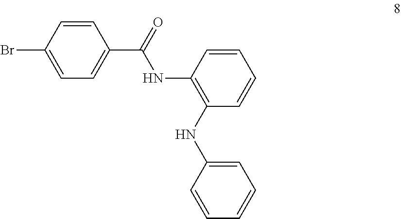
C1=CC(Br)=CC=C1C(=O)NC1=C(NC2=CC=CC=C2)C=CC=C1
